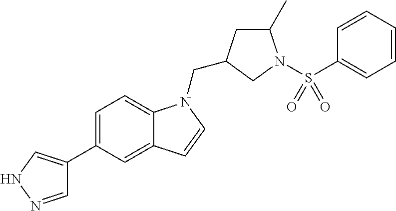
C1=NNC=C1C1=CC=C2C(=C1)C=CN2CC1CC(C)N(S(C2=CC=CC=C2)(=O)=O)C1
